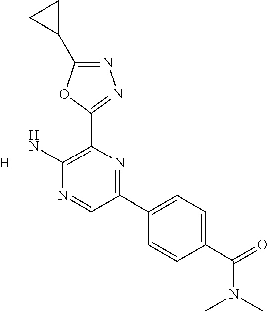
[H].N1=C(C2CC2)OC(C2=C(N)N=CC(C3=CC=C(C(N(C)C)=O)C=C3)=N2)=N1
